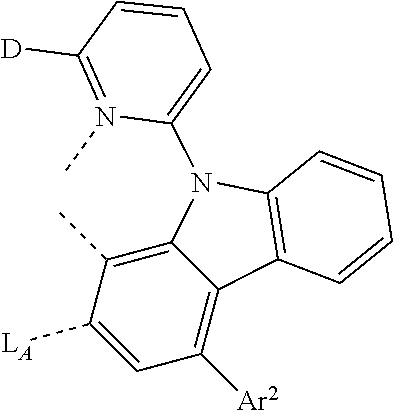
C12=C(C)C([LA])=CC([Ar2])=C1C1=C(N2C2=CC=CC([D])=N2C)C=CC=C1
